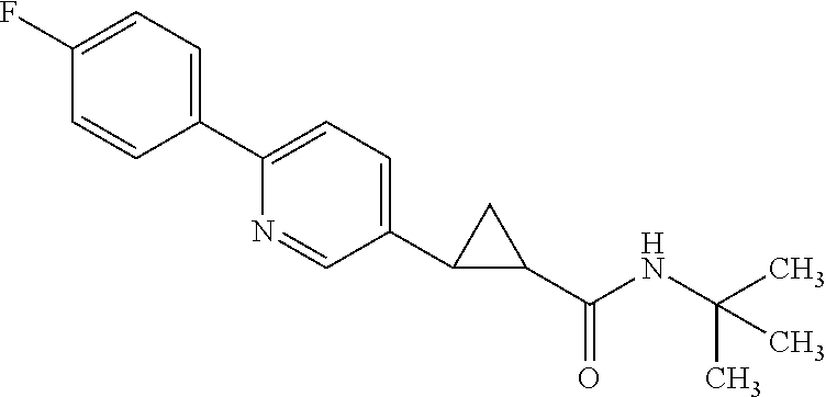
C1(F)=CC=C(C2=CC=C(C3C(C(NC(C)(C)C)=O)C3)C=N2)C=C1
